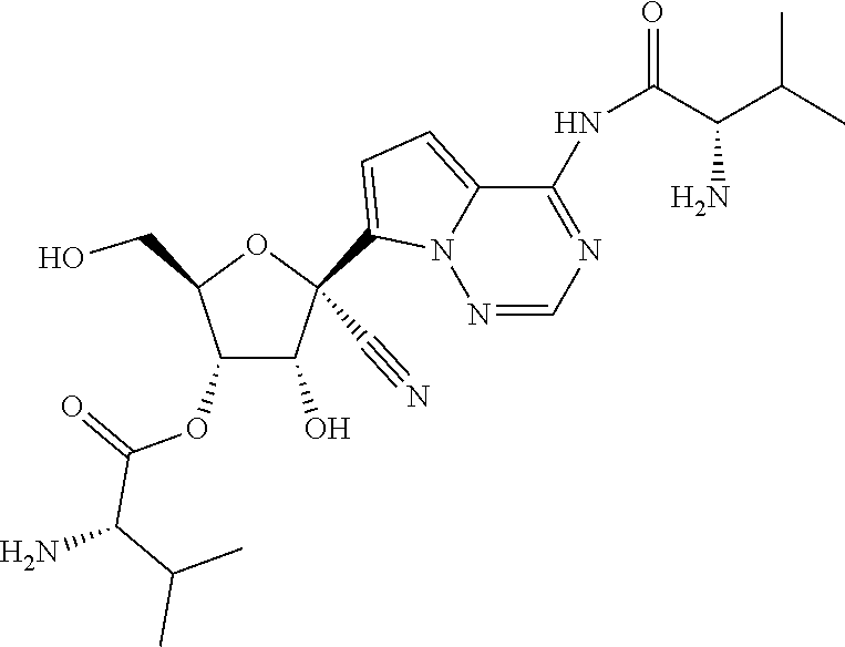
C1(C#N)(C2=CC=C3N2N=CN=C3NC(C(C(C)C)N)=O)C(O)C(OC(C(C(C)C)N)=O)C(CO)O1
